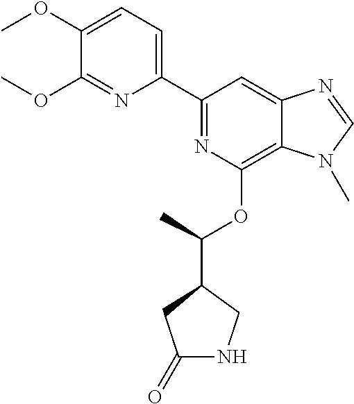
C1(C2=NC(OC(C3CC(=O)NC3)C)=C3C(=C2)N=CN3C)=CC=C(OC)C(OC)=N1
